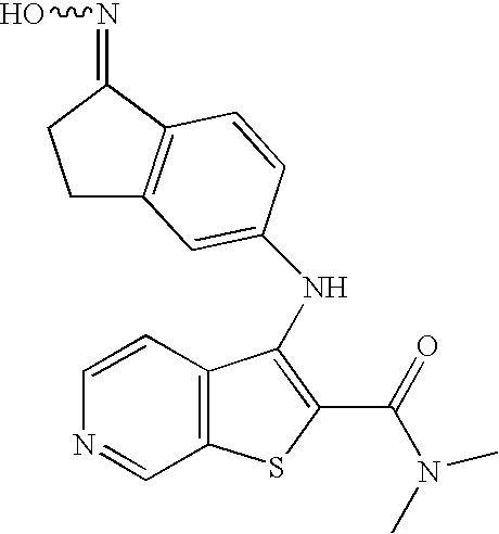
C1C2=C(C(=NO)C1)C=CC(NC1=C(C(=O)N(C)C)SC3=C1C=CN=C3)=C2
